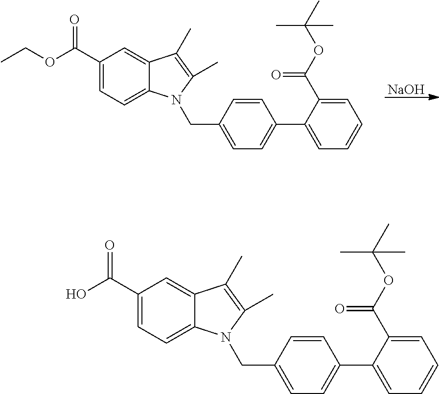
[NaOH].C1(C(OCC)=O)=CC=C2C(=C1)C(C)=C(C)N2CC1=CC=C(C2=CC=CC=C2C(OC(C)(C)C)=O)C=C1.C1(C(O)=O)=CC=C2C(=C1)C(C)=C(C)N2CC1=CC=C(C2=CC=CC=C2C(OC(C)(C)C)=O)C=C1
